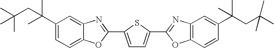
C1=C(C2=NC3=CC(C(C)(C)CC(C)(C)C)=CC=C3O2)SC(C2=NC3=C(O2)C=CC(C(C)(CC(C)(C)C)C)=C3)=C1
